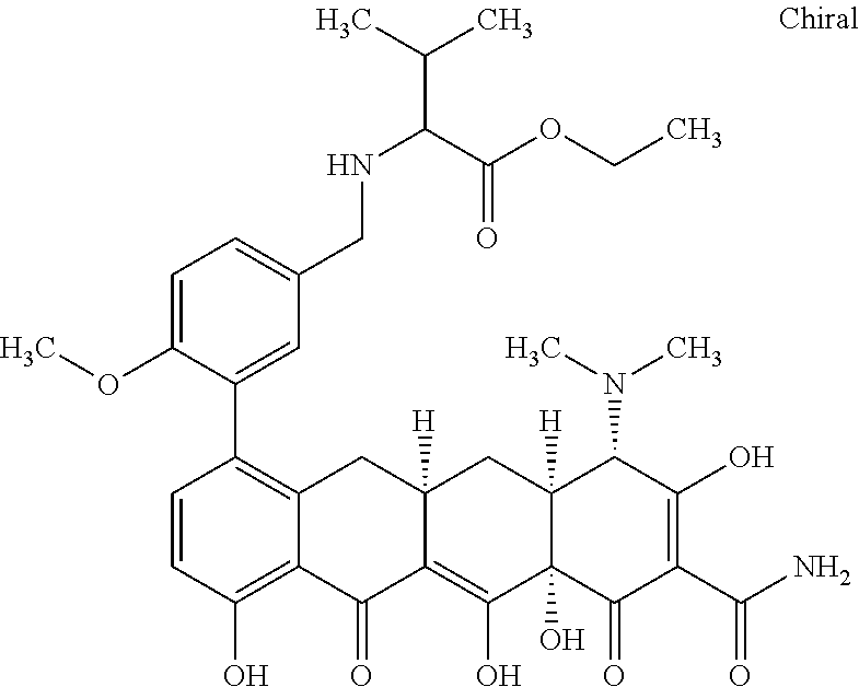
C1=CC(O)=C2C(=C1C1=CC(CNC(C(C)C)C(OCC)=O)=CC=C1OC)CC1([H])C(=C(O)C3(O)C([H])(C1)C(N(C)C)C(O)=C(C(N)=O)C3=O)C2=O
